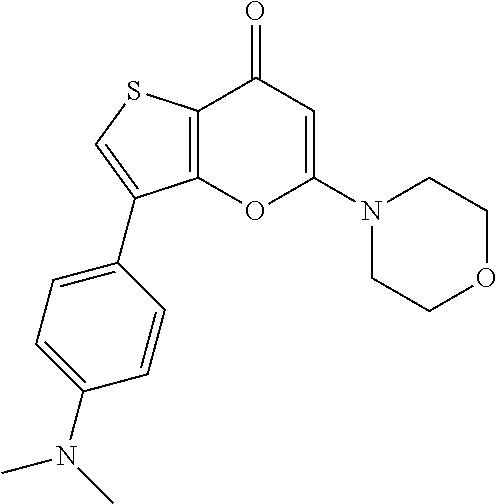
C12=C(SC=C1C1=CC=C(N(C)C)C=C1)C(=O)C=C(N1CCOCC1)O2
